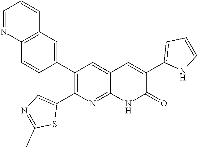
C12=C(C=C(C3=C(C4=CN=C(C)S4)N=C4C(=C3)C=C(C3=CC=CN3)C(=O)N4)C=C1)C=CC=N2
